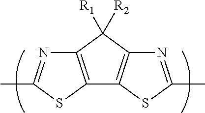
N1=C(C)SC2=C1C([R1])([R2])C1=C2SC(C)=N1
